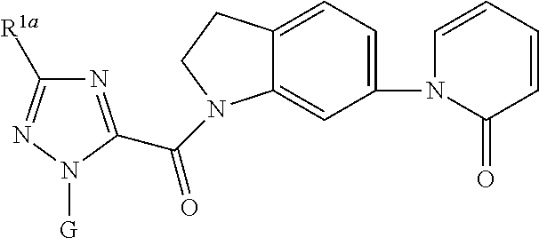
N1=C(C(=O)N2C3=CC(N4C(=O)C=CC=C4)=CC=C3CC2)N([G])N=C1[R1a]
